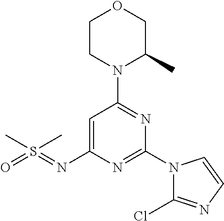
O1CCN(C2=NC(N3C(Cl)=NC=C3)=NC(N=S(=O)(C)C)=C2)C(C)C1
